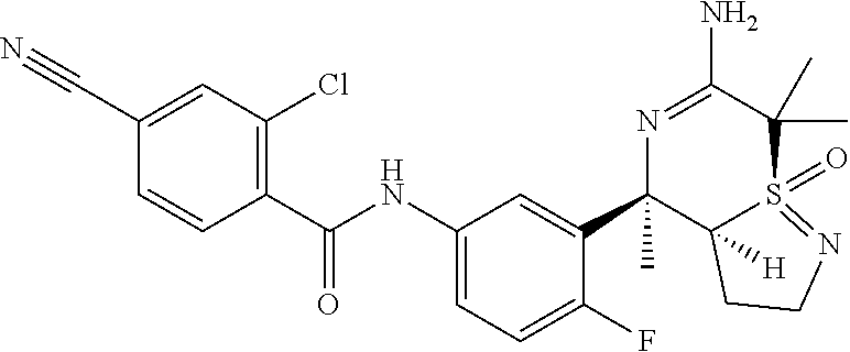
C(C1=CC(Cl)=C(C(NC2=CC=C(F)C(C3(C)C4([H])S(=O)(=NCC4)C(C)(C)C(N)=N3)=C2)=O)C=C1)#N
